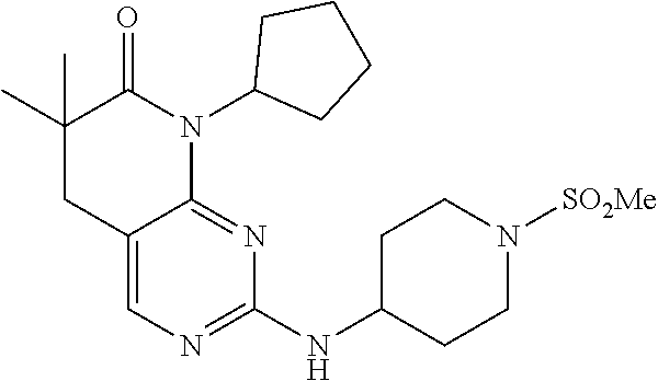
C1(C)(C)CC2=CN=C(NC3CCN([SO2Me])CC3)N=C2N(C2CCCC2)C1=O
